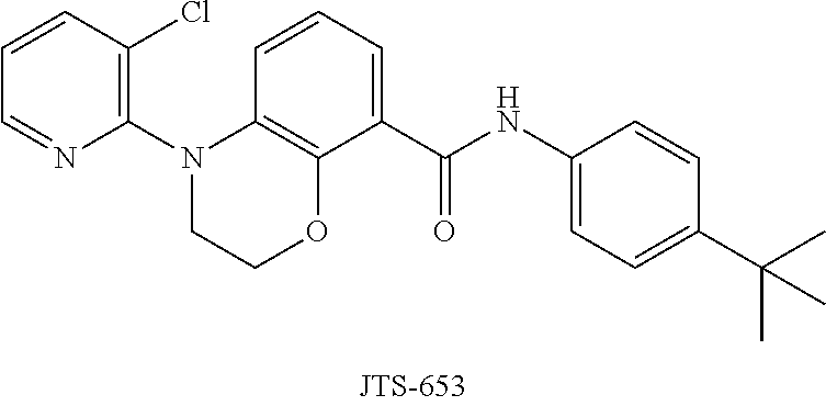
C1(C(NC2=CC=C(C(C)(C)C)C=C2)=O)=CC=CC2=C1OCCN2C1=C(Cl)C=CC=N1
